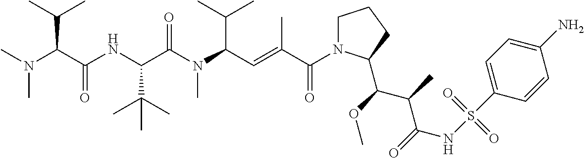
N(C)(C)C(C(=O)NC(C(N(C(C=C(C(N1CCCC1C(OC)C(C(NS(C1=CC=C(N)C=C1)(=O)=O)=O)C)=O)C)C(C)C)C)=O)C(C)(C)C)C(C)C
